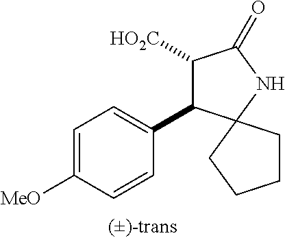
C1=C([MeO])C=CC(C2C([HO2C])C(=O)NC23CCCC3)=C1
